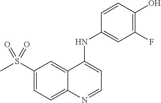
C1(S(C)(=O)=O)=CC=C2C(=C1)C(NC1=CC(F)=C(O)C=C1)=CC=N2
